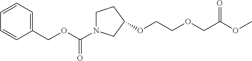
C1=CC=C(COC(N2CCC(OCCOCC(OC)=O)C2)=O)C=C1
